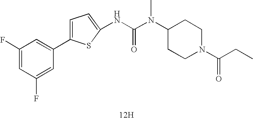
[12H].C1(C2=CC(F)=CC(F)=C2)=CC=C(NC(N(C2CCN(C(=O)CC)CC2)C)=O)S1
